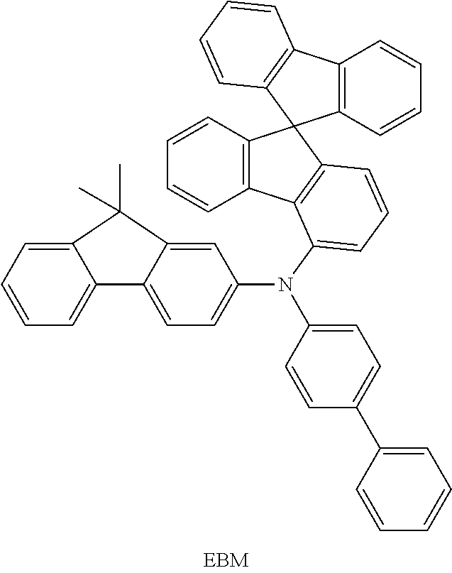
C1=CC=C2C(=C1)C1=CC=C(N(C3=CC=C(C4=CC=CC=C4)C=C3)C3=CC=CC4=C3C3=C(C=CC=C3)C43C4=C(C5=C3C=CC=C5)C=CC=C4)C=C1C2(C)C
